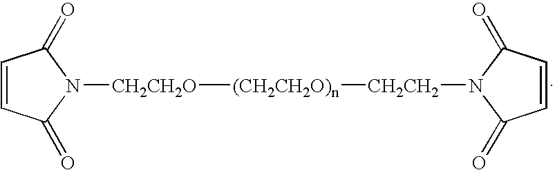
C1=CC(=O)N([CH2CH2O][(CH2CH2O)n][CH2CH2]N2C(=O)C=CC2=O)C1=O
